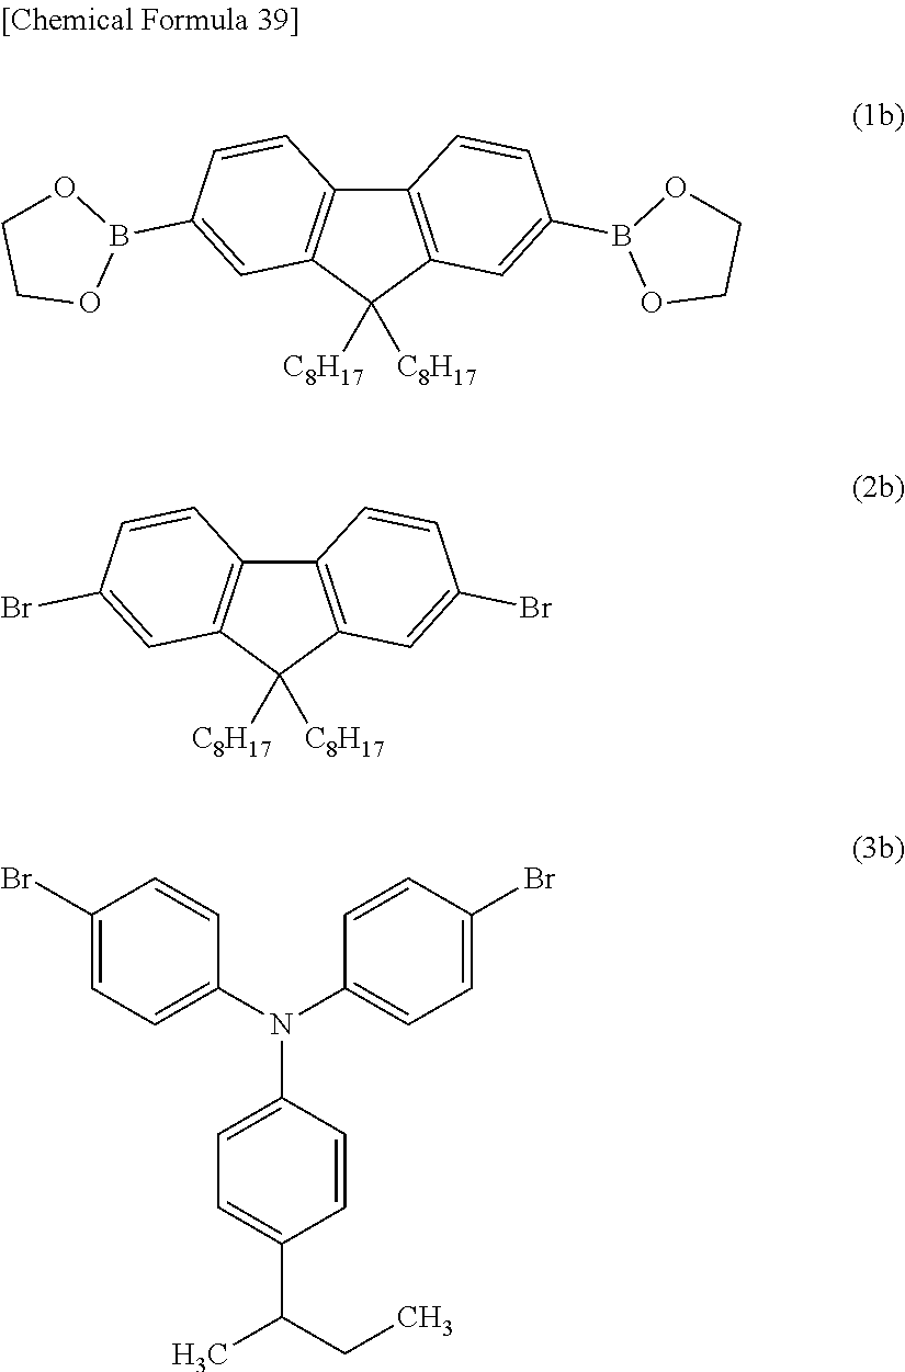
[C8H17]C1([C8H17])C2=C(C3=C1C=C(Br)C=C3)C=CC(Br)=C2.C1(Br)=CC=C(N(C2=CC=C(Br)C=C2)C2=CC=C(C(CC)C)C=C2)C=C1.[C8H17]C1([C8H17])C2=C(C3=C1C=C(B1OCCO1)C=C3)C=CC(B1OCCO1)=C2
